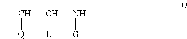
CC(C(N[G])[L])[Q]
